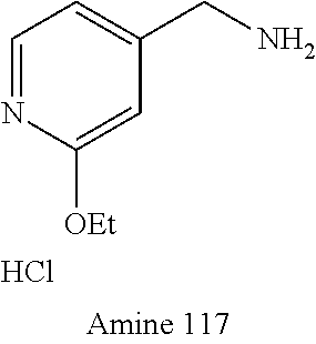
C1([OEt])=CC(CN)=CC=N1.Cl
